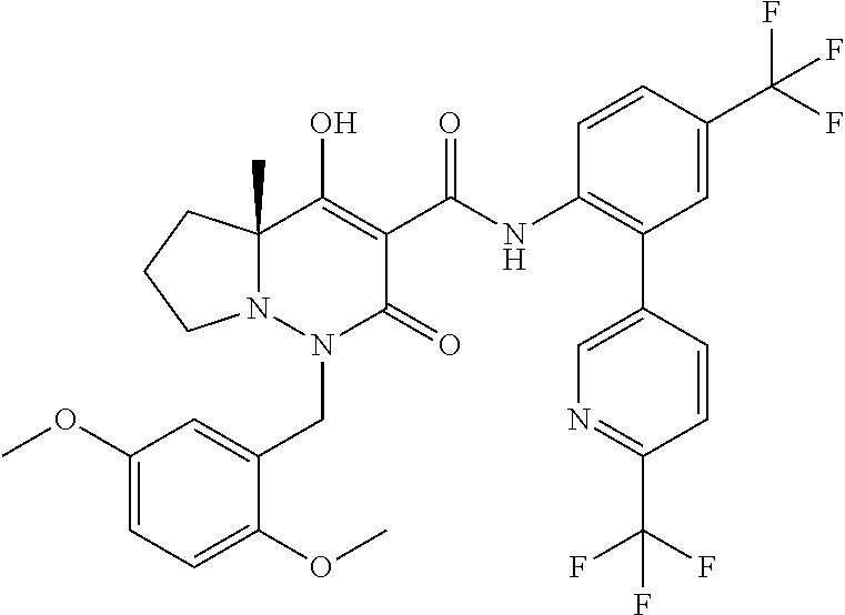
C1(OC)=CC=C(OC)C(CN2C(=O)C(C(=O)NC3=C(C4=CN=C(C(F)(F)F)C=C4)C=C(C(F)(F)F)C=C3)=C(O)C3(C)N2CCC3)=C1
